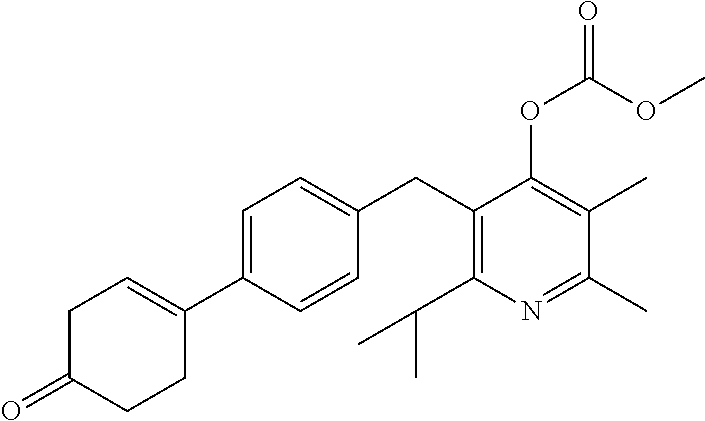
C1(CC2=C(C(C)C)N=C(C)C(C)=C2OC(OC)=O)=CC=C(C2=CCC(=O)CC2)C=C1
